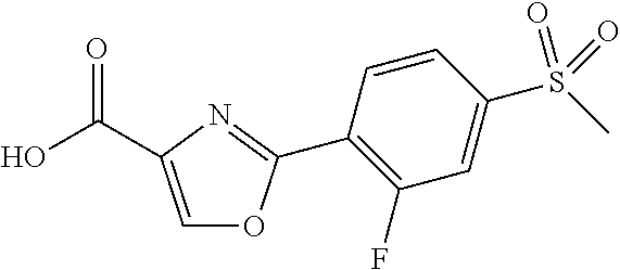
C1(C2=NC(C(O)=O)=CO2)=C(F)C=C(S(=O)(=O)C)C=C1
